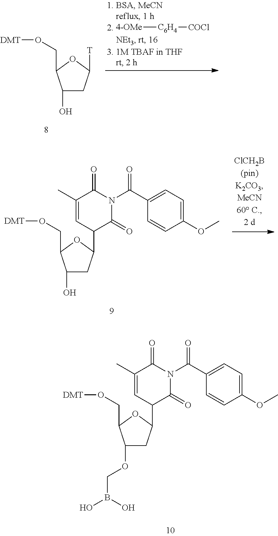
C1(O)CC([T])OC1CO[DMT].[4-OMe][C6H4][COCl].C1(O)CC(C2C(=O)N(C(C3=CC=C(OC)C=C3)=O)C(=O)C(C)=C2)OC1CO[DMT].C1(OCB(O)O)CC(C2C(=O)N(C(C3=CC=C(OC)C=C3)=O)C(=O)C(C)=C2)OC1CO[DMT]
